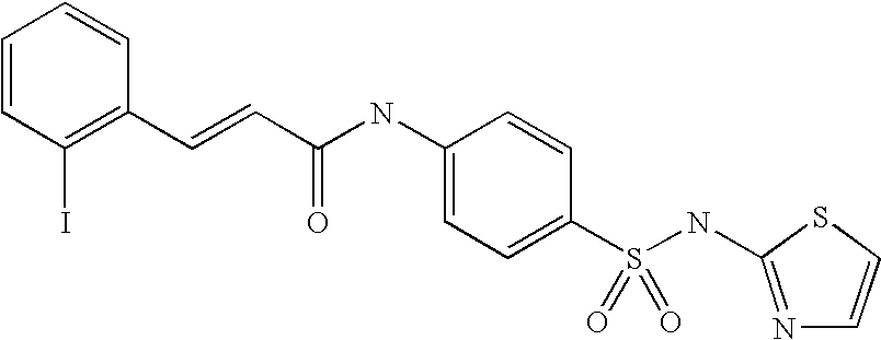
C1(C=CC(NC2=CC=C(S(NC3=NC=CS3)(=O)=O)C=C2)=O)=C(I)C=CC=C1
